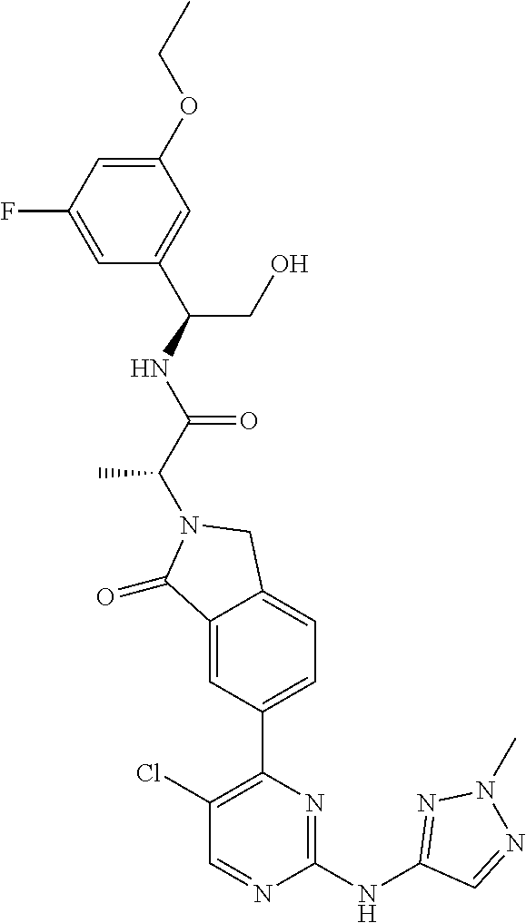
C1(=O)C2=CC(C3=C(Cl)C=NC(NC4=NN(C)N=C4)=N3)=CC=C2CN1C(C(=O)NC(C1=CC(OCC)=CC(F)=C1)CO)C
